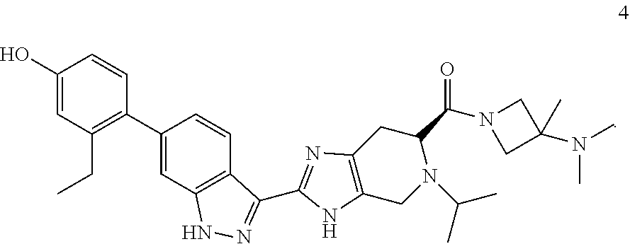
C1(O)=CC(CC)=C(C2=CC3=C(C=C2)C(C2=NC4=C(N2)CN(C(C)C)C(C(N2CC(C)(N(C)C)C2)=O)C4)=NN3)C=C1
